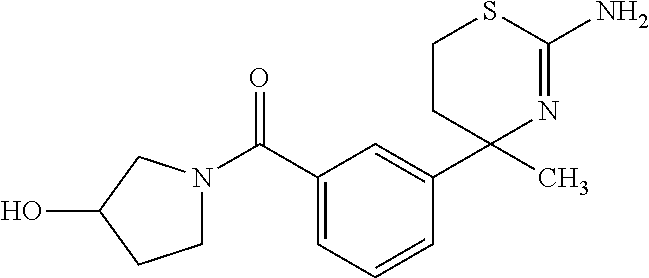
C1(C2(C)N=C(N)SCC2)=CC(C(=O)N2CCC(O)C2)=CC=C1
